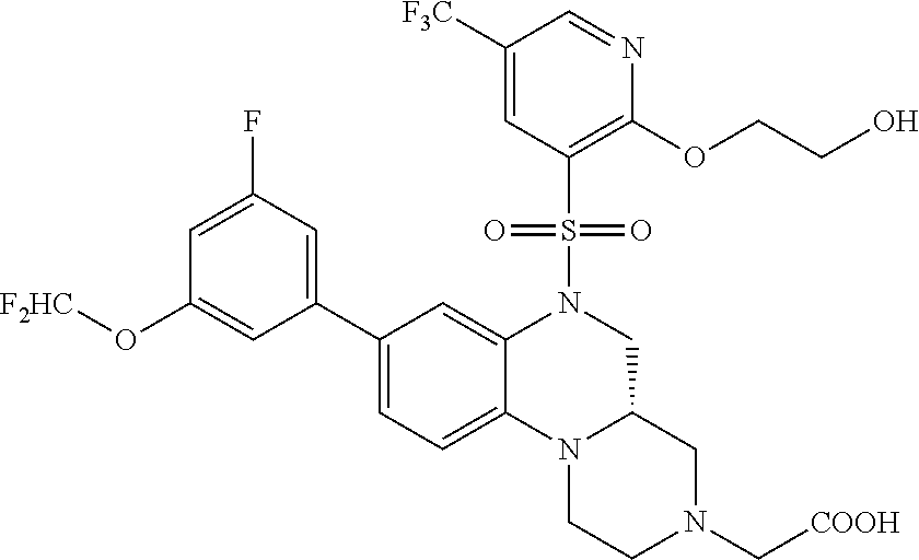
C1CN2C(CN(S(C3=C(OCCO)N=CC([F3C])=C3)(=O)=O)C3=CC(C4=CC(F)=CC(O[F2HC])=C4)=CC=C23)CN1C[COOH]
